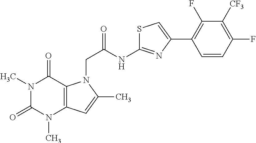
N1(C)C(=O)N(C)C2=C(C1=O)N(CC(=O)NC1=NC(C3=C(F)C([CF3])=C(F)C=C3)=CS1)C(C)=C2
